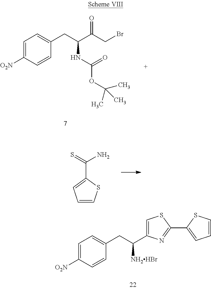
C1=C([O2N])C=CC(CC([NH2HBr])C2=CSC(C3=CC=CS3)=N2)=C1.C1=C([O2N])C=CC(CC(C(CBr)=O)NC(=O)OC(C)(C)C)=C1.C1=CSC(C(=S)N)=C1
